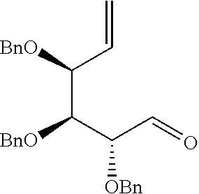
C=CC(C(C(C=O)[OBn])[BnO])[BnO]
